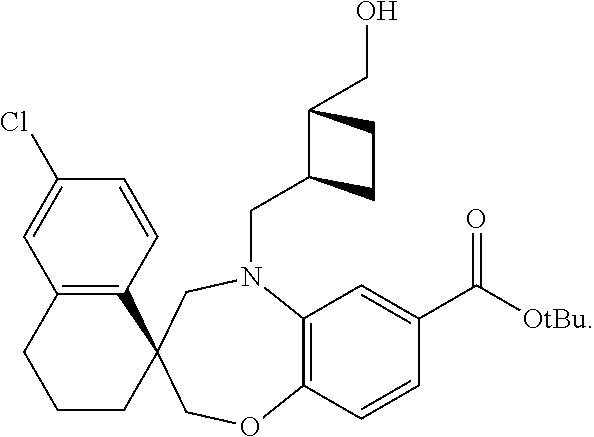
C1(Cl)=CC2=C(C=C1)C1(CCC2)COC2=C(N(CC3C(CO)CC3)C1)C=C(C([OtBu])=O)C=C2
